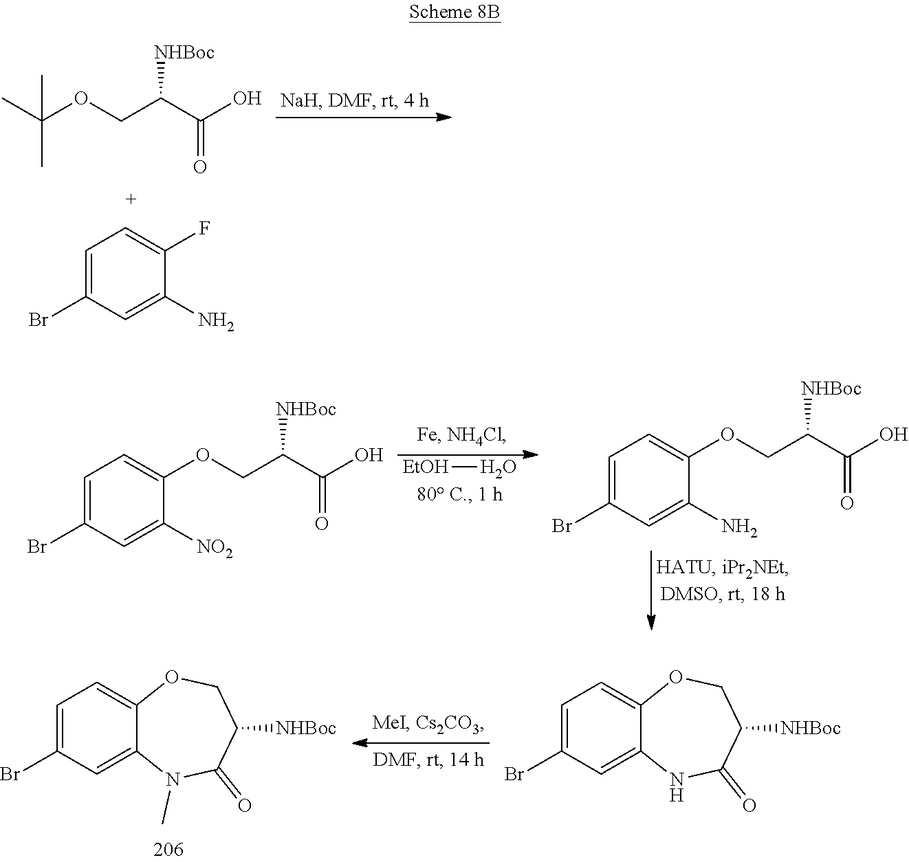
C(OCC(C(O)=O)[NHBoc])(C)(C)C.C1=C(Br)C=C(N)C(F)=C1.[EtOH]O.C1(OCC(C(O)=O)[NHBoc])=CC=C(Br)C=C1[NO2].C1(OCC(C(O)=O)[NHBoc])=CC=C(Br)C=C1N.C1=C(Br)C=C2C(=C1)OCC([NHBoc])C(=O)N2.C1=C(Br)C=C2C(=C1)OCC([NHBoc])C(=O)N2C
